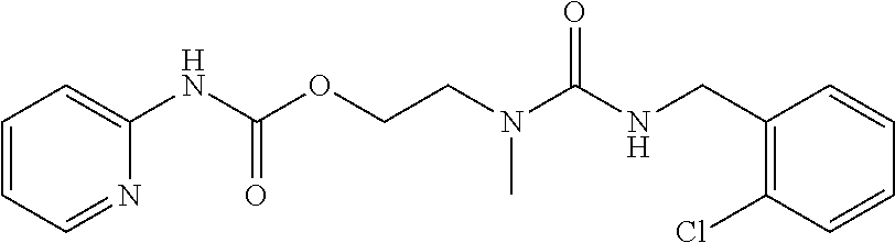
C1=CC=CC(Cl)=C1CNC(N(CCOC(NC1=CC=CC=N1)=O)C)=O
